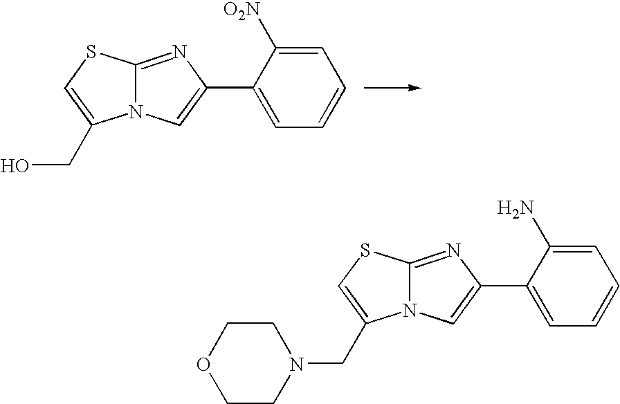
C1=C([O2N])C(C2=CN3C(=N2)SC=C3CO)=CC=C1.C1=C(N)C(C2=CN3C(=N2)SC=C3CN2CCOCC2)=CC=C1
